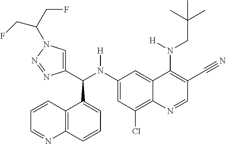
C1(N(C(C2=CN(C(CF)CF)N=N2)C2=CC=CC3=C2C=CC=N3)[H])=CC(Cl)=C2C(=C1)C(N(CC(C)(C)C)[H])=C(C#N)C=N2
